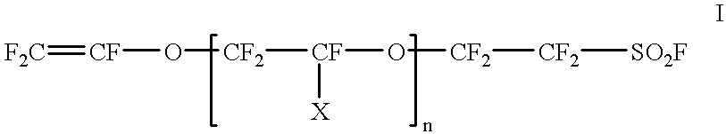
[F2C]=[CF]O[CF2][CF]([X])O[CF2][CF2][SO2F]
